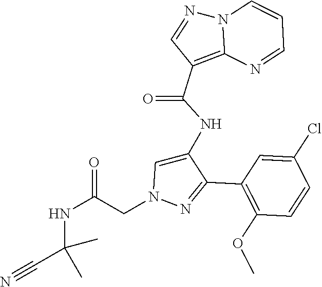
C1(C2=NN(CC(NC(C#N)(C)C)=O)C=C2NC(C2=C3N(N=C2)C=CC=N3)=O)=C(OC)C=CC(Cl)=C1
